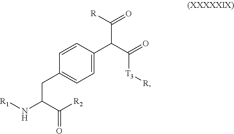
[R1]NC(C([R2])=O)CC1=CC=C(C(C(=O)[T3][R])C([R])=O)C=C1
